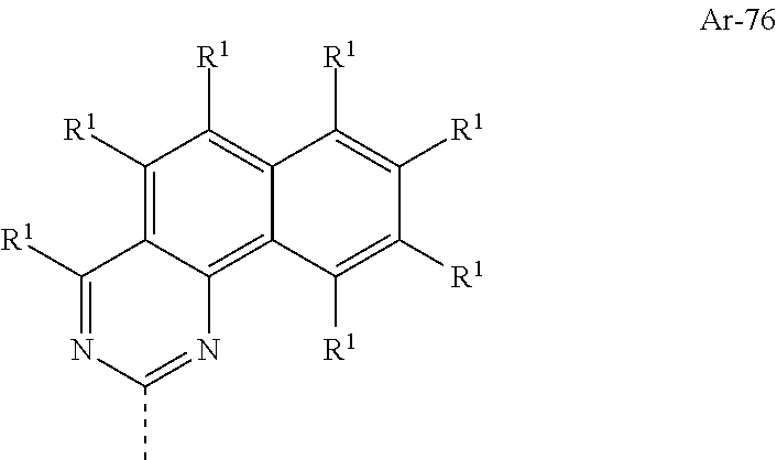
C1([R1])=C2C(=C3C(=C1[R1])C([R1])=C([R1])C([R1])=C3[R1])N=C(C)N=C2[R1]
